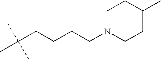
C(CCCCN1CCC(C)CC1)(C)(C)C
